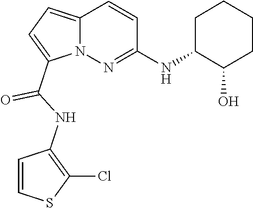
N12C(=CC=C1C(NC1=C(Cl)SC=C1)=O)C=CC(NC1C(O)CCCC1)=N2
